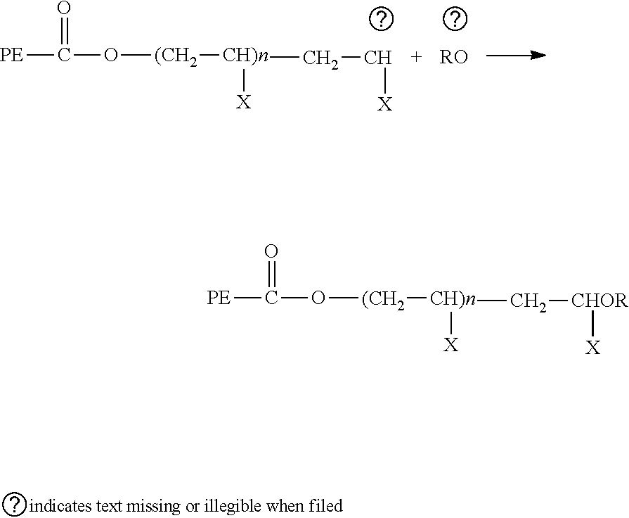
[PE]C(O[(CH2][CH)n]([X])CC[X])=O.[RO].[PE]C(O[(CH2][CH)n]([X])C[CHOR][X])=O
